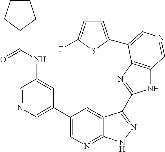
C1(C2=CN=CC(NC(=O)C3CCCC3)=C2)=CN=C2C(=C1)C(C1=NC3=C(N1)C=NC=C3C1=CC=C(F)S1)=NN2
